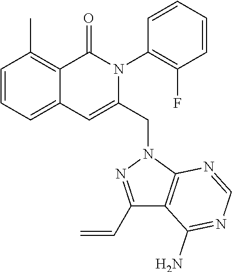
C1=CC=C2C(=C1C)C(=O)N(C1=C(F)C=CC=C1)C(CN1C3=C(C(N)=NC=N3)C(C=C)=N1)=C2
